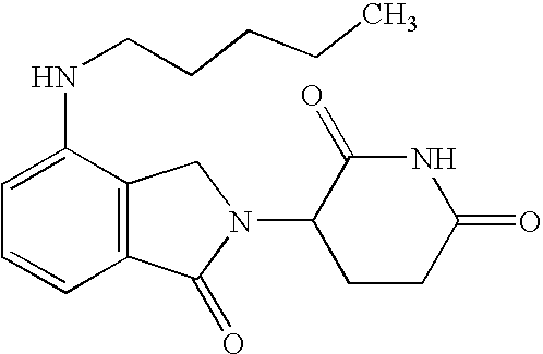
C1(NCCCCC)=CC=CC2=C1CN(C1CCC(=O)NC1=O)C2=O
